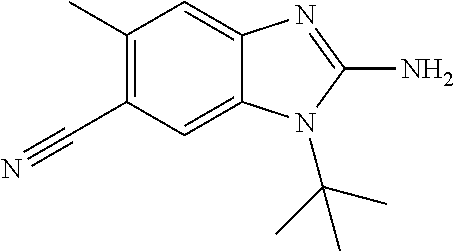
C12=CC(C#N)=C(C)C=C1N=C(N)N2C(C)(C)C
